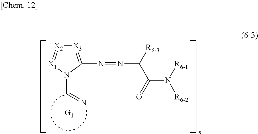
[X3]1=C(N=NC(C(=O)N([R6-1])[R6-2])[R6-3])N(C=N)[X1]=[X2]1
